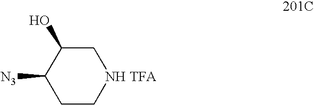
C1C[NH TFA]CC(O)C1[N3]
